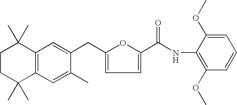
C1CC(C)(C)C2=C(C1(C)C)C=C(CC1=CC=C(C(NC3=C(OC)C=CC=C3OC)=O)O1)C(C)=C2
